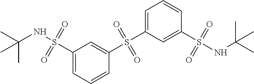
C(NS(=O)(=O)C1=CC=CC(S(=O)(=O)C2=CC=CC(S(=O)(=O)NC(C)(C)C)=C2)=C1)(C)(C)C
